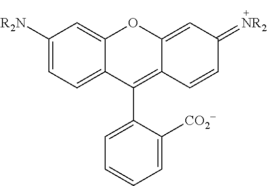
C1([R2N])=CC=C2C(=C1)OC1=CC(=[NR2])C=CC1=C2C1=CC=CC=C1[CO2-]
